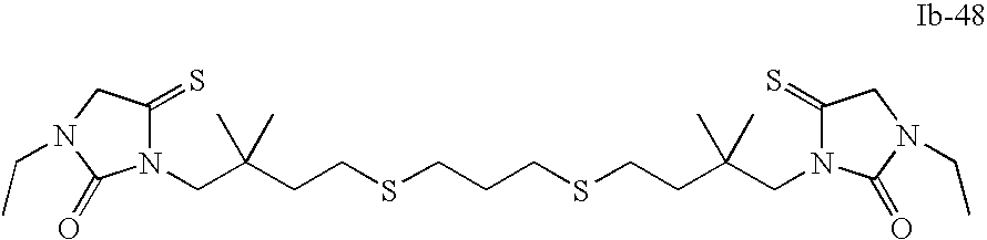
C1(=S)CN(CC)C(=O)N1CC(CCSCCCSCCC(CN1C(=S)CN(CC)C1=O)(C)C)(C)C
